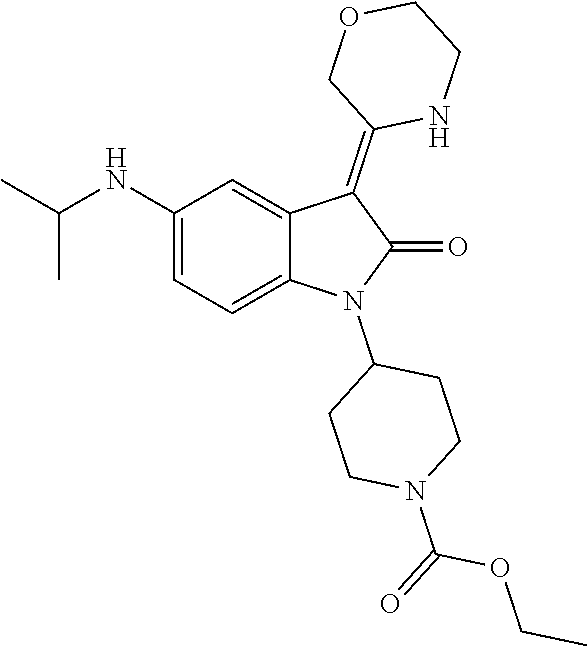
C1(NC(C)C)=CC=C2C(=C1)C(=C1NCCOC1)C(=O)N2C1CCN(C(=O)OCC)CC1
